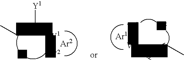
C(=c([W1]:[W2])[Y1])C.[Z1].C(=[Q][W2][W1])C.[Z2]
